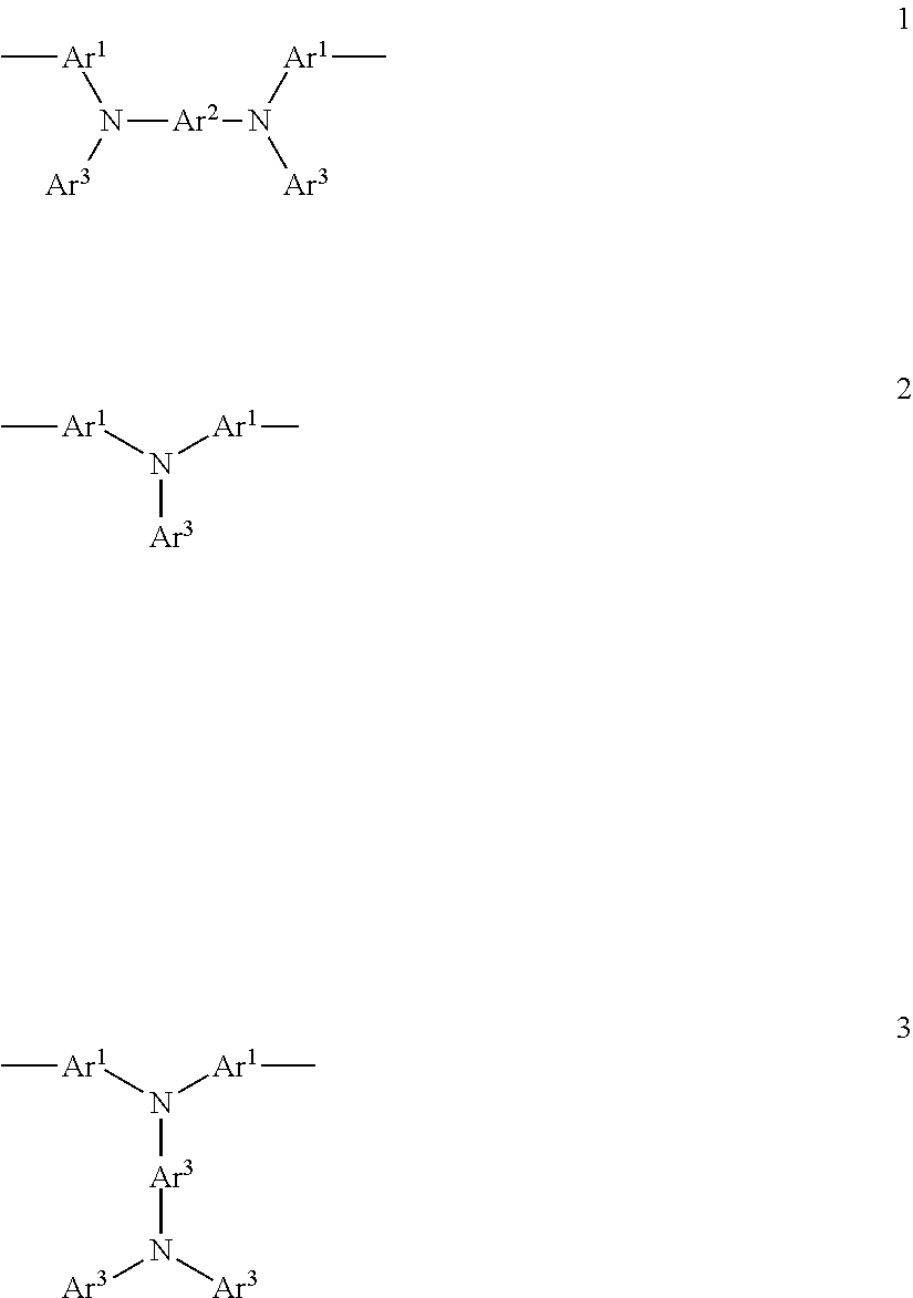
N([Ar2]N([Ar1]C)[Ar3])([Ar1]C)[Ar3].N([Ar3])([Ar1]C)[Ar1]C.N([Ar3]N([Ar3])[Ar3])([Ar1]C)[Ar1]C
